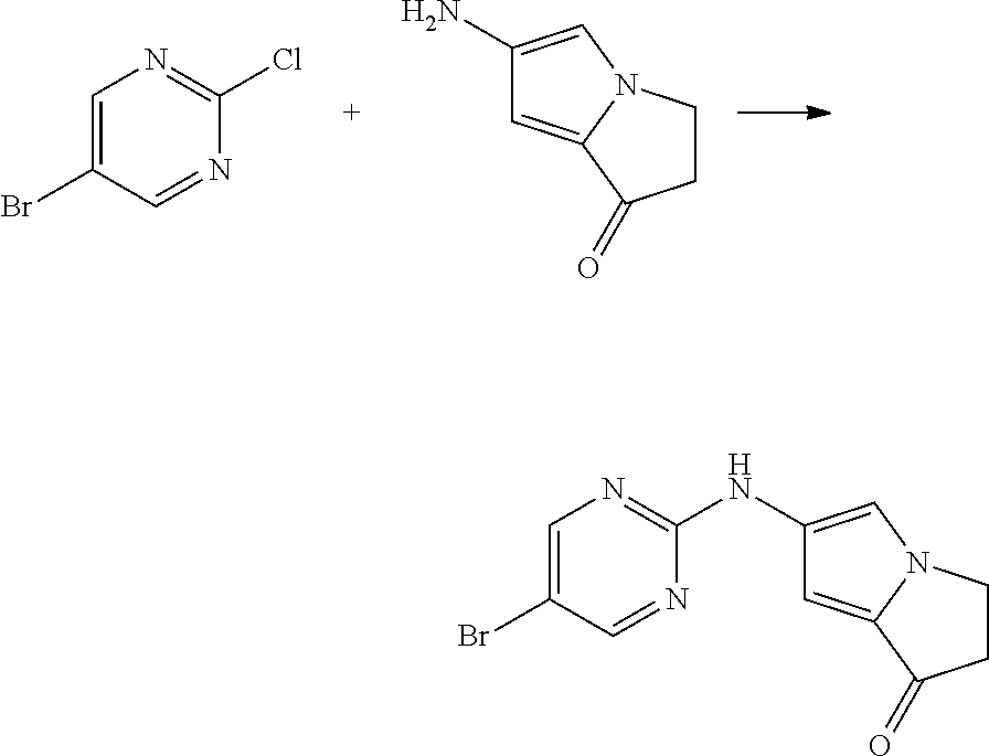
C1(N)=CN2C(=C1)C(=O)CC2.C1=C(Br)C=NC(Cl)=N1.C1=C(Br)C=NC(NC2=CN3C(=C2)C(=O)CC3)=N1
